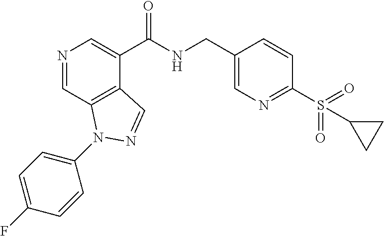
N1=CC2=C(C(C(NCC3=CN=C(S(=O)(=O)C4CC4)C=C3)=O)=C1)C=NN2C1=CC=C(F)C=C1
